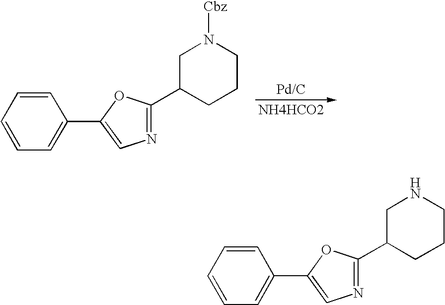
C1=CC=CC=C1C1=CN=C(C2CCCN([Cbz])C2)O1.[NH4HCO2].C1=CC=CC=C1C1=CN=C(C2CCCNC2)O1
